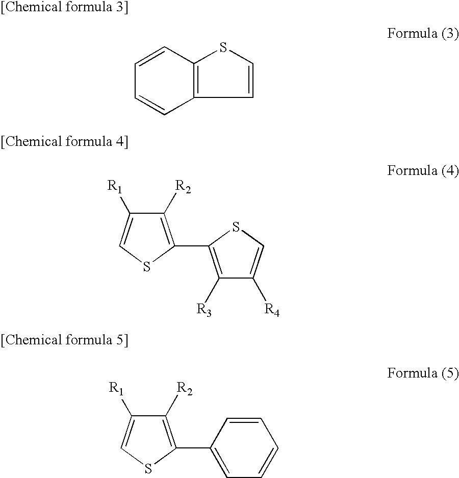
C12=C(C=CS1)C=CC=C2.C1([R2])=C(C2=C([R3])C([R4])=CS2)SC=C1[R1].C1([R2])=C(C2=CC=CC=C2)SC=C1[R1]
